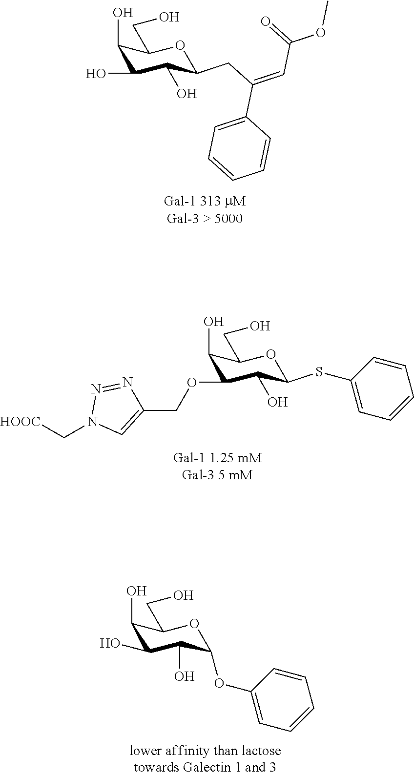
C1(O)C(O)C(O)C(CC(=CC(=O)OC)C2=CC=CC=C2)OC1CO.C1(O)C(OCC2=CN(C[HOOC])N=N2)C(O)C(SC2=CC=CC=C2)OC1CO.C1(O)C(O)C(O)C(OC2=CC=CC=C2)OC1CO
